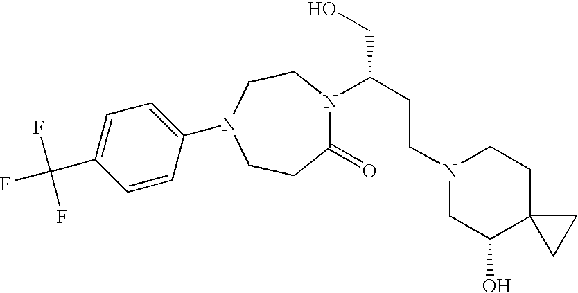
C1CC(=O)N(C(CCN2CC(O)C3(CC2)CC3)CO)CCN1C1=CC=C(C(F)(F)F)C=C1
